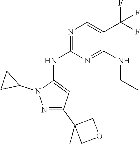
C1(C2(C)COC2)=NN(C2CC2)C(NC2=NC=C(C(F)(F)F)C(NCC)=N2)=C1
